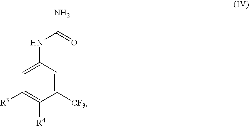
N(C(N)=O)C1=CC([R3])=C([R4])C([CF3])=C1
